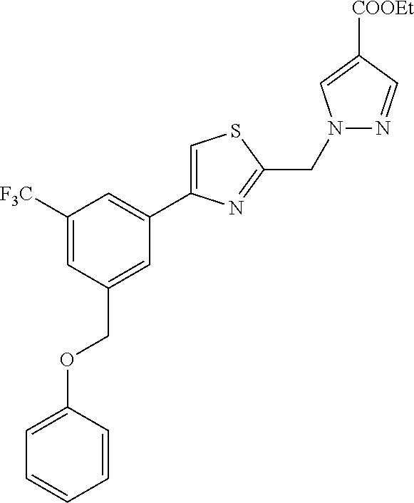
C1([F3C])=CC(COC2=CC=CC=C2)=CC(C2=CSC(CN3N=CC([COOEt])=C3)=N2)=C1
